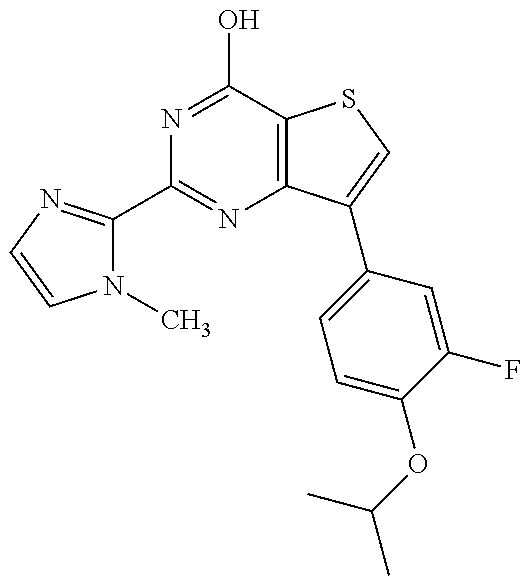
C1(C2=NC=CN2C)=NC2=C(C(O)=N1)SC=C2C1=CC=C(OC(C)C)C(F)=C1
